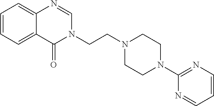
N1(CCN2CCN(C3=NC=CC=N3)CC2)C=NC2=CC=CC=C2C1=O
